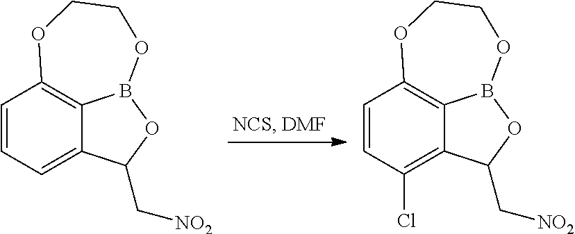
C1=CC=C2C3=C1OCCOB3OC2C[NO2].C1=CC(Cl)=C2C3=C1OCCOB3OC2C[NO2]
